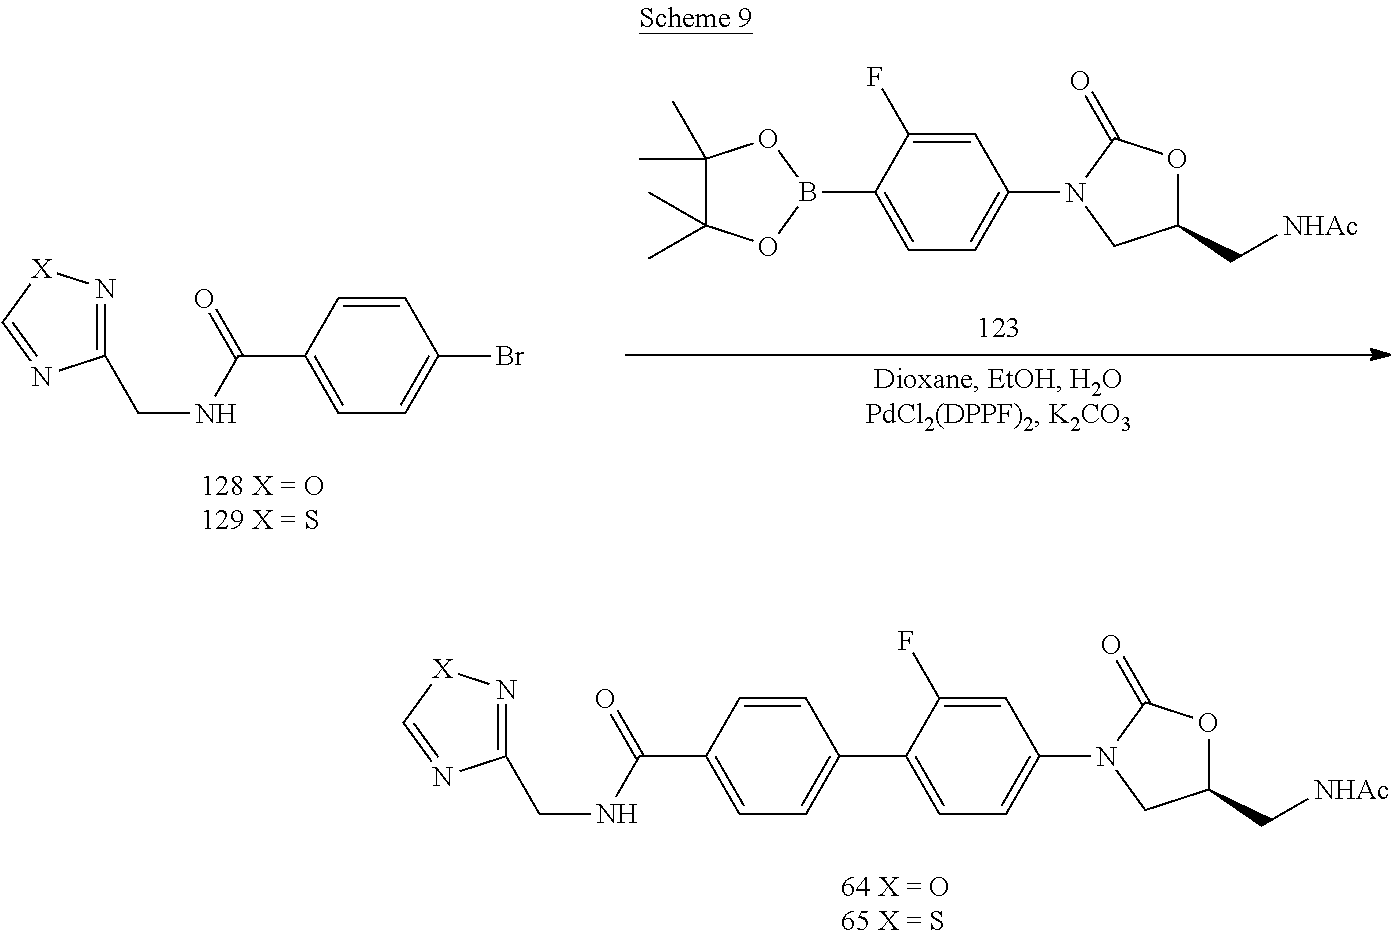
B1(C2=CC=C(N3CC(C[NHAc])OC3=O)C=C2F)OC(C)(C)C(C)(C)O1.C1(CNC(C2=CC=C(Br)C=C2)=O)=N[X]C=N1.C(NC(C1=CC=C(C2=CC=C(N3CC(C[NHAc])OC3=O)C=C2F)C=C1)=O)C1=N[X]C=N1
